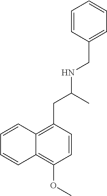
C1=CC2=C(OC)C=CC(CC(NCC3=CC=CC=C3)C)=C2C=C1
